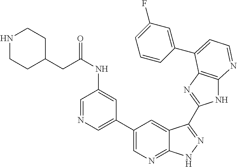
C1(C2=CN=C3C(=C2)C(C2=NC4=C(N2)N=CC=C4C2=CC(F)=CC=C2)=NN3)=CN=CC(NC(=O)CC2CCNCC2)=C1
